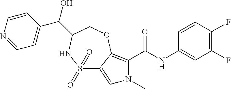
C1(F)=C(F)C=CC(NC(=O)C2=C3C(=CN2C)S(=O)(=O)NC(C(O)C2=CC=NC=C2)CO3)=C1
